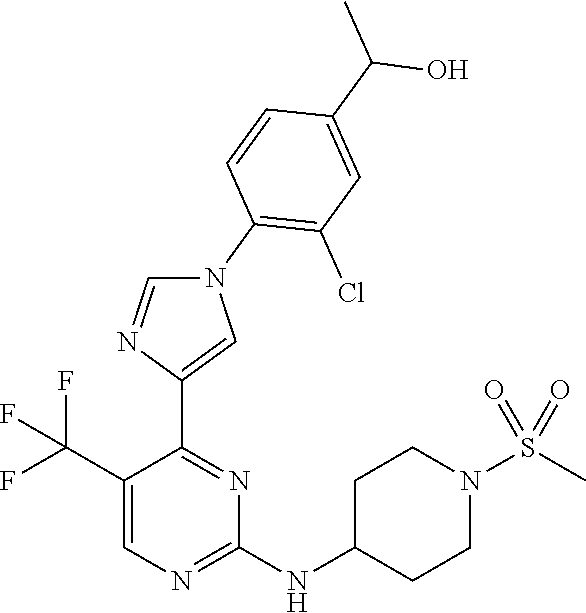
N1(C2=C(Cl)C=C(C(O)C)C=C2)C=NC(C2=NC(NC3CCN(S(C)(=O)=O)CC3)=NC=C2C(F)(F)F)=C1
